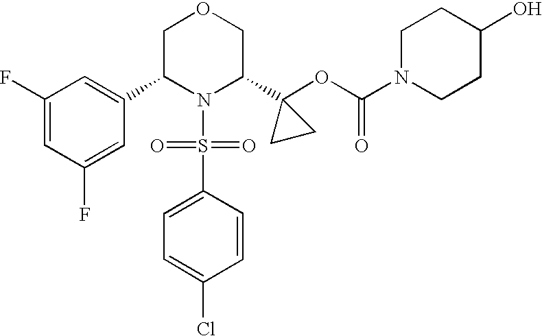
C1(C2N(S(=O)(=O)C3=CC=C(Cl)C=C3)C(C3(OC(=O)N4CCC(O)CC4)CC3)COC2)=CC(F)=CC(F)=C1
